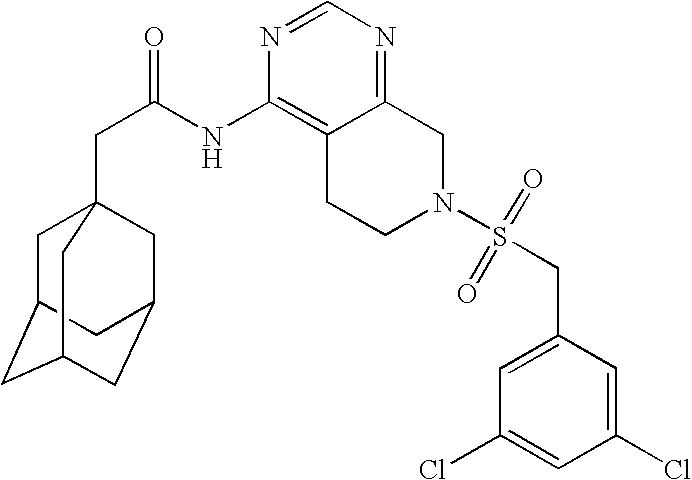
C1C2CC3CC(CC1(CC(=O)NC1=C4C(=NC=N1)CN(S(CC1=CC(Cl)=CC(Cl)=C1)(=O)=O)CC4)C3)C2
